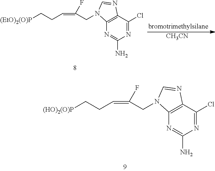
[(HO)2(O)P]CCC=C(CN1C2=C(C(Cl)=NC(N)=N2)N=C1)F.[(EtO)2(O)P]CCC=C(CN1C2=C(C(Cl)=NC(N)=N2)N=C1)F.[CH3CN]
